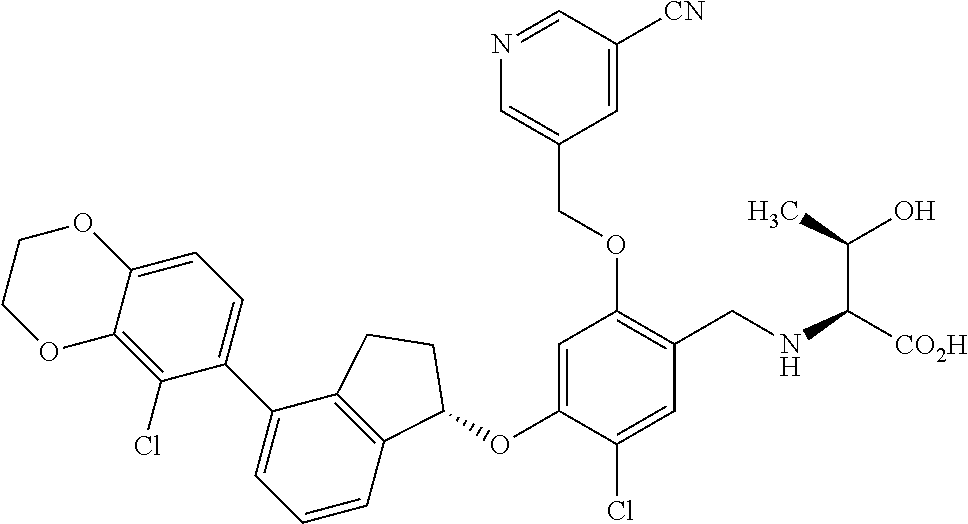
C1(Cl)=C2C(=CC=C1C1=CC=CC3=C1CCC3OC1=CC(OCC3=CN=CC([CN])=C3)=C(CNC([CO2H])C(O)C)C=C1Cl)OCCO2
